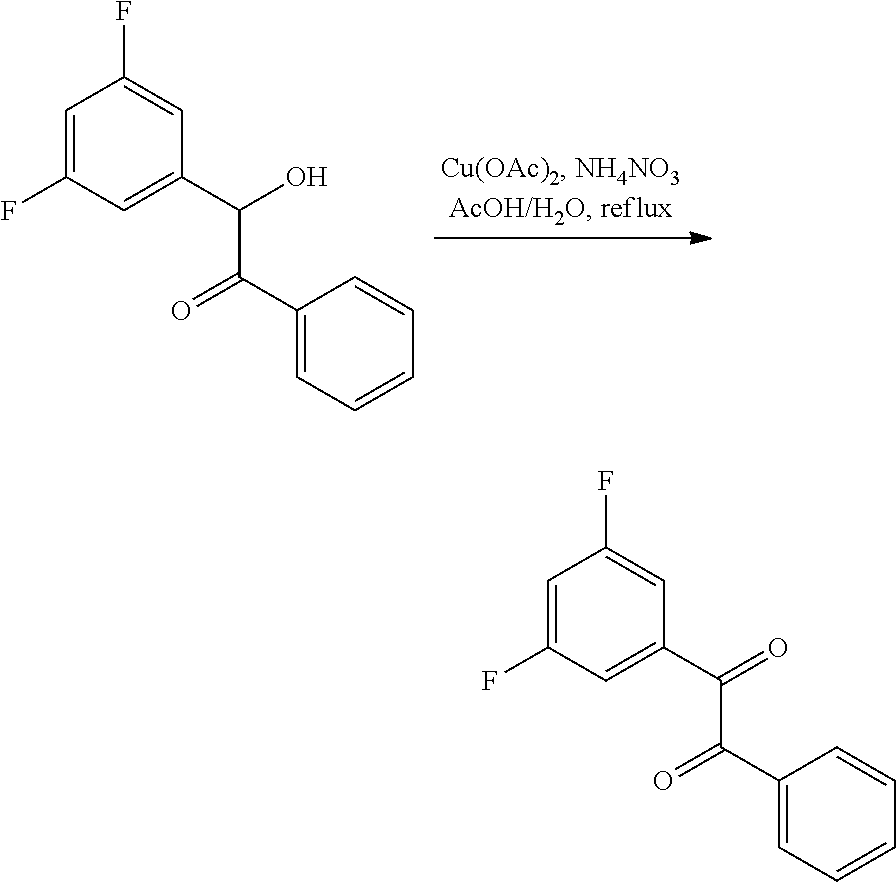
C1=C(F)C=C(C(O)C(C2=CC=CC=C2)=O)C=C1F.C1=C(F)C=C(C(=O)C(C2=CC=CC=C2)=O)C=C1F
